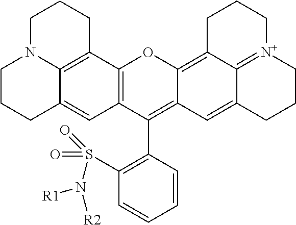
C1N2C3=C(CC1)C1=C(C=C3CCC2)C(C2=C(S(=O)(=O)N([R2])[R1])C=CC=C2)=C2C(=C3C4=[N+](CCCC4=C2)CCC3)O1
